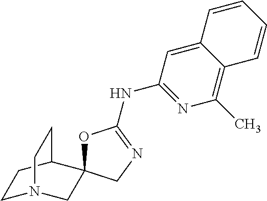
C12=CC(NC3=NCC4(O3)CN3CCC4CC3)=NC(C)=C1C=CC=C2
